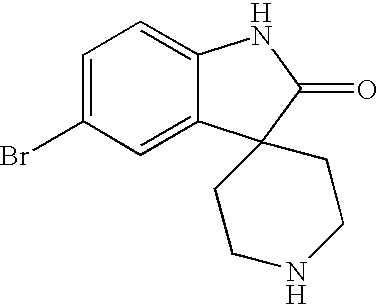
C1=C(Br)C=C2C(=C1)NC(=O)C21CCNCC1
